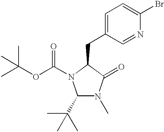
CC(OC(N1C(C(C)(C)C)N(C)C(=O)C1CC1=CC=C(Br)N=C1)=O)(C)C
